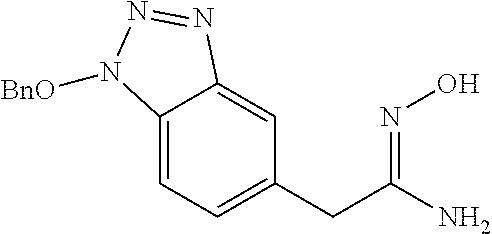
C12=CC=C(CC(=NO)N)C=C1N=NN2[BnO]
